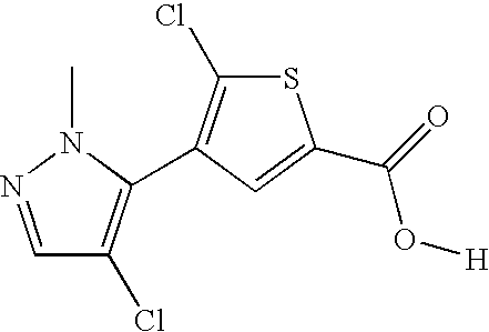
ClC1=C(C2=C(Cl)C=NN2C)C=C(C(=O)O[H])S1
